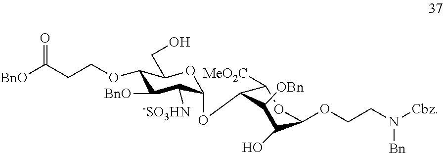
O1C(OC2C([MeO2C])OC(OCCN([Cbz])[Bn])C(O)C2[OBn])C([-SO3HN])C([BnO])C(OCCC([BnO])=O)C1CO
